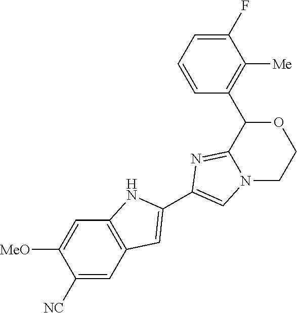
C1=C([MeO])C([NC])=CC2=C1NC(C1=CN3C(=N1)C(C1=C([Me])C(F)=CC=C1)OCC3)=C2
